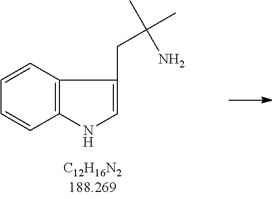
C1=CC2=C(C=C1)NC=C2CC(C)(C)N
